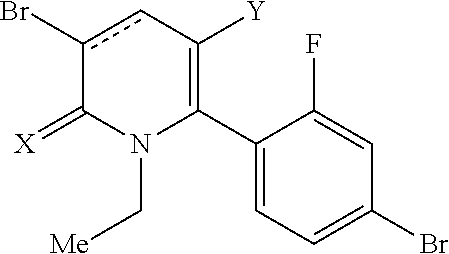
C1(C2=C([Y])cc(Br)C(=[X])N2C[Me])=CC=C(Br)C=C1F
